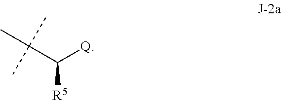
CC(C([Q])[R5])(C)C
